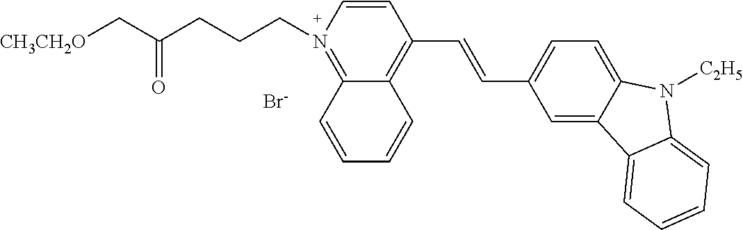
[CH3CH2O]CC(=O)CCCN1=C2C(=C(C=CC3=CC=C4C(=C3)C3=CC=CC=C3N4[C2H5])C=C1)C=CC=C2.[Br-]
